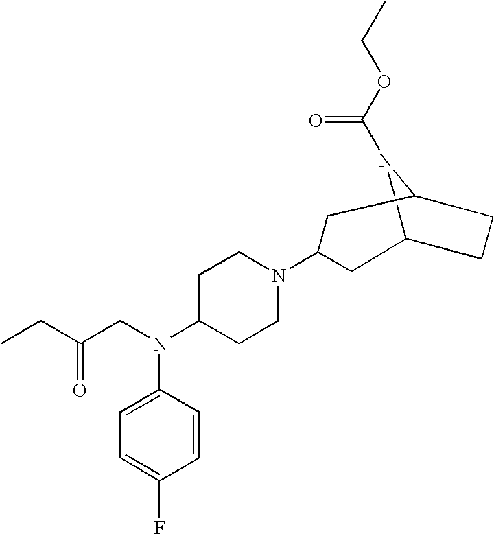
C12N(C(OCC)=O)C(CC1)CC(N1CCC(N(CC(CC)=O)C3=CC=C(F)C=C3)CC1)C2
